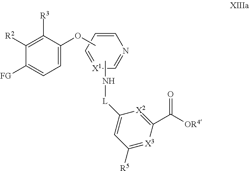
C1=CC=[X1]C=N1.CN[L]C1=CC([R5])=[X3]C(C([OR4])=O)=[X2]1.[FG]C1=CC=C(OC)C([R3])=C1[R2]
